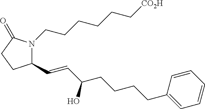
C1(C=CC(CCCCC2=CC=CC=C2)O)N(CCCCCC[CO2H])C(=O)CC1
